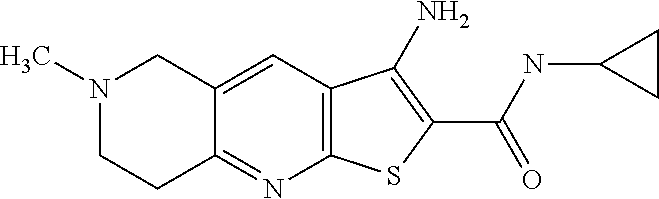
C12=C(C=C3C(=N1)CCN(C)C3)C(N)=C(C(=O)NC1CC1)S2
